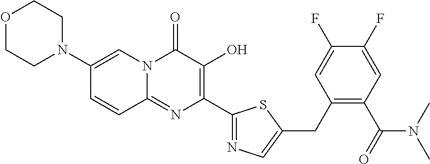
O1CCN(C2=CN3C(=NC(C4=NC=C(CC5=C(C(=O)N(C)C)C=C(F)C(F)=C5)S4)=C(O)C3=O)C=C2)CC1
